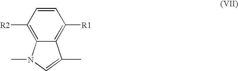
C1=CC([R2])=C2C(=C1[R1])C(C)=CN2C
